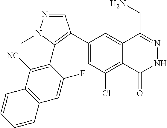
C1(C2=C(C3=C([NC])C4=C(C=C3F)C=CC=C4)N(C)N=C2)=CC(Cl)=C2C(=C1)C(CN)=NNC2=O
